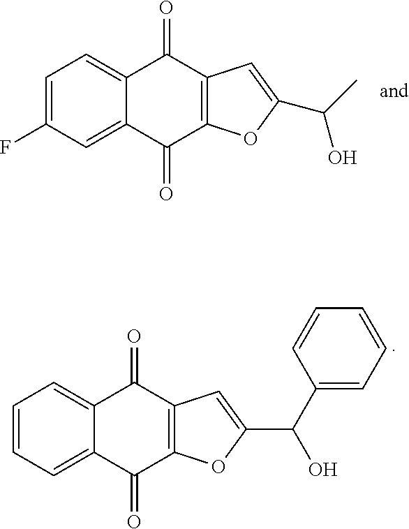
C1=C(F)C=C2C(=C1)C(=O)C1=C(C2=O)OC(C(C)O)=C1.C1=CC=C2C(=C1)C(=O)C1=C(C2=O)OC(C(C2=CC=CC=C2)O)=C1
